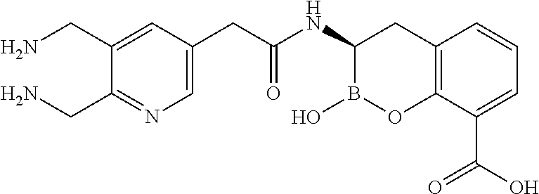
C12=C(C(C(O)=O)=CC=C1)OB(O)C(NC(=O)CC1=CN=C(CN)C(CN)=C1)C2
